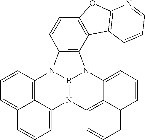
N12B3N(C4=C(C=CC5=C4C4=C(N=CC=C4)O5)N3C3=C4C1=CC=CC4=CC=C3)C1=CC=CC3=CC=CC2=C13
